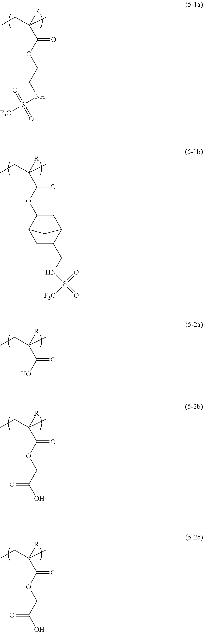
CCC(C)(C(OCCNS([F3C])(=O)=O)=O)[R].CCC(C)(C(OC1CC2C(CNS(=O)([F3C])=O)CC1C2)=O)[R].CCC(C)(C(O)=O)[R].CCC(C)(C(OCC(=O)O)=O)[R].CCC(C)(C(OC(C(=O)O)C)=O)[R]
